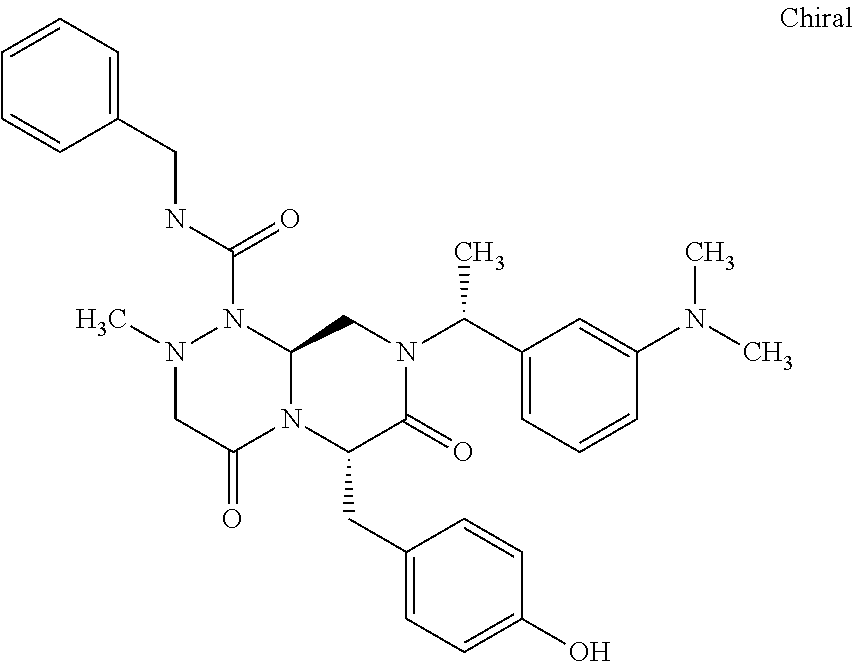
N(C(=O)N1N(C)CC(=O)N2C1CN(C(C1=CC=CC(N(C)C)=C1)C)C(=O)C2CC1=CC=C(O)C=C1)CC1=CC=CC=C1
